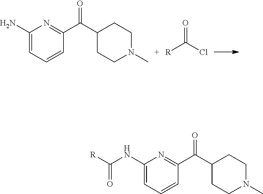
C1(N)=CC=CC(C(=O)C2CCN(C)CC2)=N1.[R]C(=O)Cl.C1(NC(=O)[R])=CC=CC(C(=O)C2CCN(C)CC2)=N1
